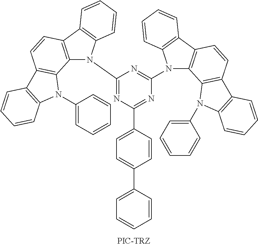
C1=CC(C2=CC=C(C3=NC(N4C5=C(C6=C4C=CC=C6)C=CC4=C5N(C5=CC=CC=C5)C5=C4C=CC=C5)=NC(N4C5=C(C6=C4C=CC=C6)C=CC4=C5N(C5=CC=CC=C5)C5=C4C=CC=C5)=N3)C=C2)=CC=C1
